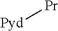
[Pyd][Pr]
